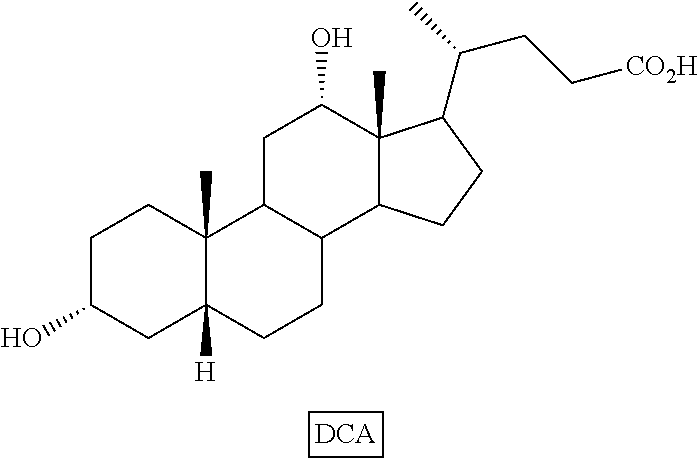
C1C(O)CC2([H])C(C)(C1)C1C(CC2)C2C(C)(C(C(C)CC[CO2H])CC2)C(O)C1
